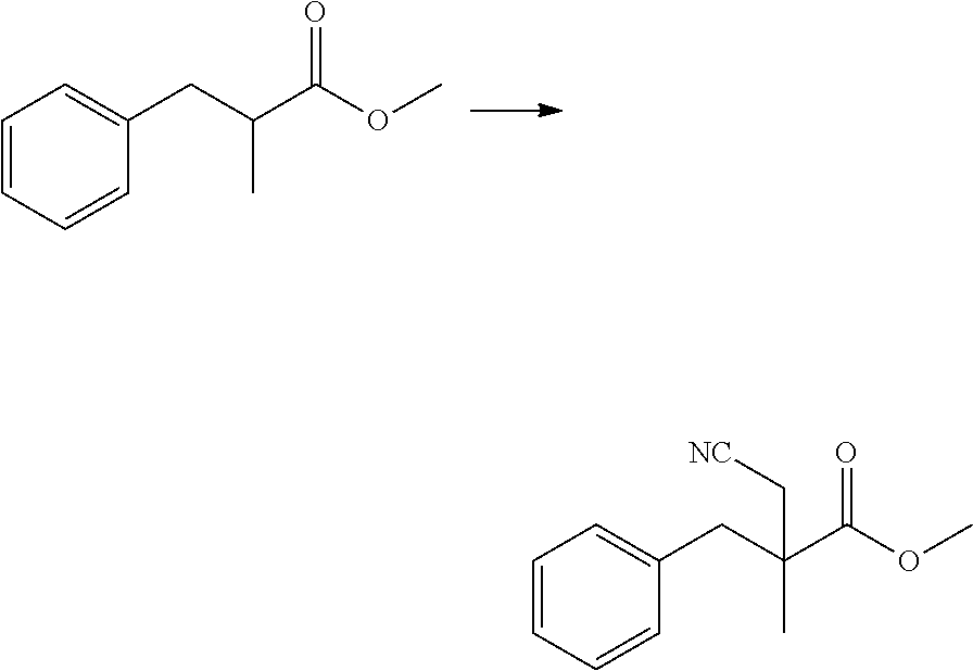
C1=CC=CC(CC(C)C(=O)OC)=C1.C1=CC=CC(CC(C)(C(=O)OC)C[NC])=C1
